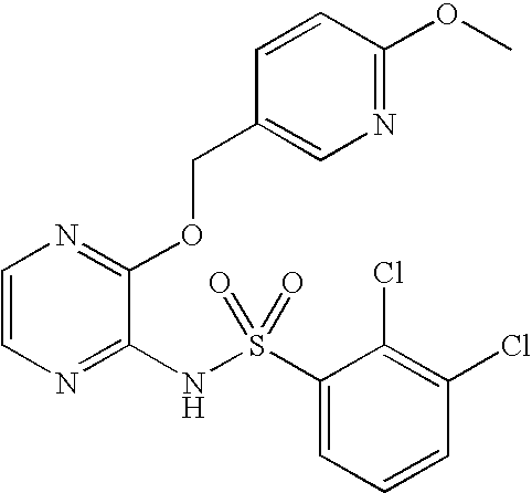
C1=CN=C(NS(C2=CC=CC(Cl)=C2Cl)(=O)=O)C(OCC2=CN=C(OC)C=C2)=N1
